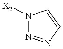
N1([X2])N=NC=C1
